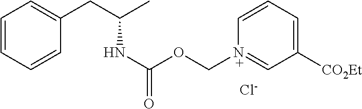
C1=CC=CC(CC(C)NC(OC[N+]2=CC([CO2Et])=CC=C2)=O)=C1.[Cl-]
